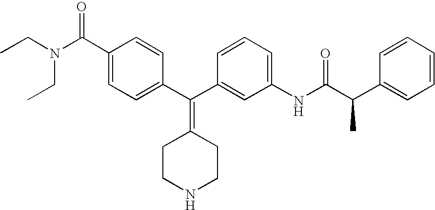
CCN(CC)C(C1=CC=C(C(C2=CC(NC(=O)C(C3=CC=CC=C3)C)=CC=C2)=C2CCNCC2)C=C1)=O
